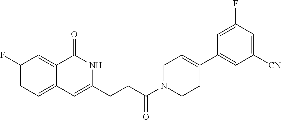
C1(F)=CC=C2C(=C1)C(=O)NC(CCC(N1CCC(C3=CC([CN])=CC(F)=C3)=CC1)=O)=C2
